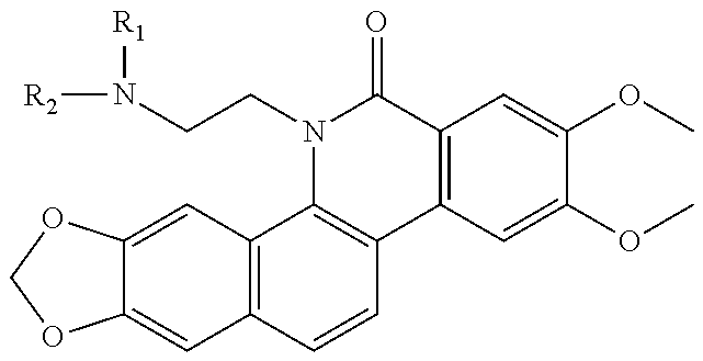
C12=CC3=C(C=C1OCO2)C1=C(C=C3)C2=C(C(=O)N1CCN([R2])[R1])C=C(OC)C(OC)=C2
